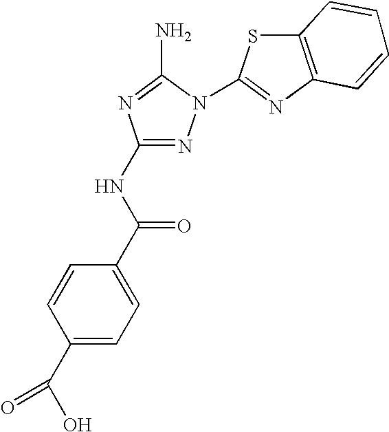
N1=C(NC(C2=CC=C(C(O)=O)C=C2)=O)N=C(N)N1C1=NC2=C(S1)C=CC=C2
